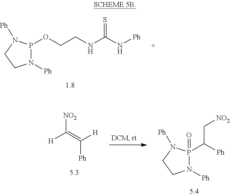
N1([Ph])P(OCCNC(N[Ph])=S)N([Ph])CC1.[NO2]C([H])=C([Ph])[H].N1([Ph])P(C(C[NO2])[Ph])(=O)N([Ph])CC1
